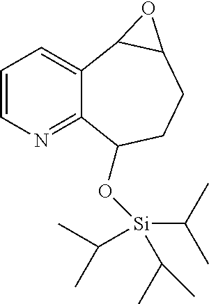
C1=CN=C2C(=C1)C1C(CCC2O[Si](C(C)C)(C(C)C)C(C)C)O1
